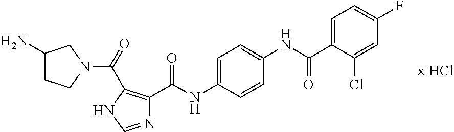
C1(N)CCN(C(=O)C2=C(C(NC3=CC=C(NC(=O)C4=CC=C(F)C=C4Cl)C=C3)=O)N=CN2)C1
